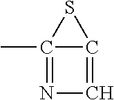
C12=CN=C1(C)S2
